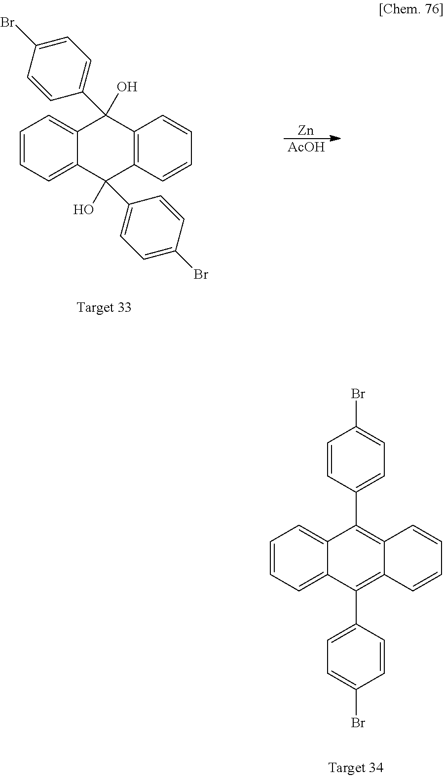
C1=CC=C2C(=C1)C(C1=CC=C(Br)C=C1)=C1C(=C2C2=CC=C(Br)C=C2)C=CC=C1.C12=CC=CC=C1C(O)(C1=CC=C(Br)C=C1)C1=C(C2(O)C2=CC=C(Br)C=C2)C=CC=C1.[Zn].[AcOH]
